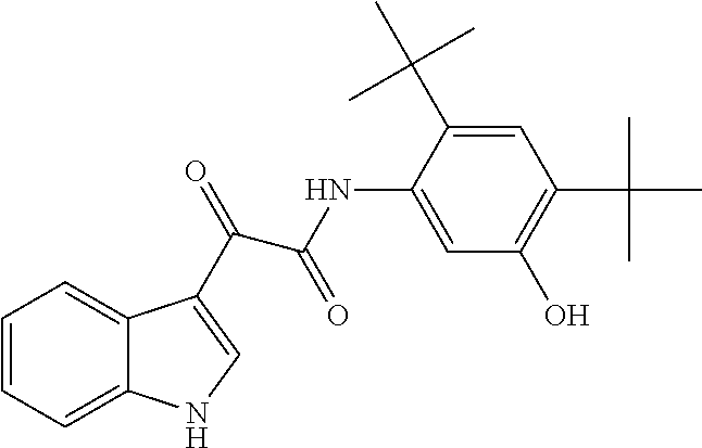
C1=CC=C2C(=C1)C(C(=O)C(NC1=CC(O)=C(C(C)(C)C)C=C1C(C)(C)C)=O)=CN2
